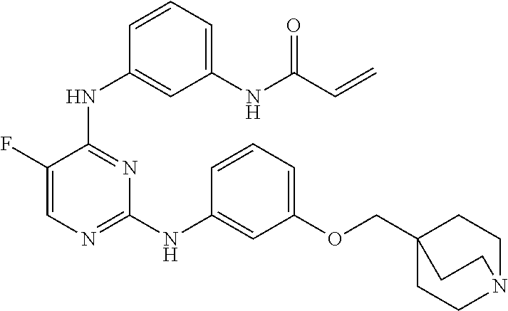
N(C1=NC=C(F)C(NC2=CC(NC(C=C)=O)=CC=C2)=N1)C1=CC(OCC23CCN(CC2)CC3)=CC=C1
